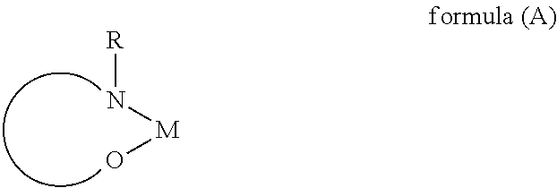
N([M]O)[R]
